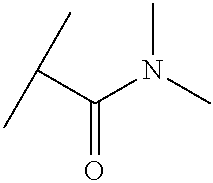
CC(C)C(N(C)C)=O
